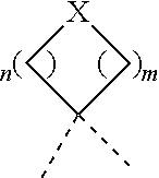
CC1(C)C[X]C1
